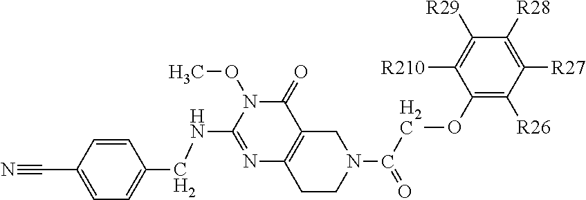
C1=C(C#N)C=CC(CNC2=NC3=C(C(=O)N2OC)CN(C(COC2=C([R26])C([R27])=C([R28])C([R29])=C2[R210])=O)CC3)=C1
